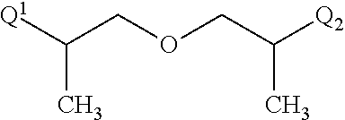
[Q1]C(COCC([Q2])C)C
